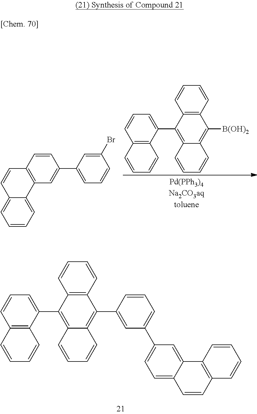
C12=C(C=CC=C1)C(C1=CC(C3=CC=C4C(=C3)C3=C(C=C4)C=CC=C3)=CC=C1)=C1C(=C2C2=CC=CC3=C2C=CC=C3)C=CC=C1.C12=C(C=CC(C3=CC=CC(Br)=C3)=C1)C=CC1=CC=CC=C21.C12=C(C=CC=C1)C([B(OH)2])=C1C(=C2C2=CC=CC3=C2C=CC=C3)C=CC=C1.[Pd(PPh3)4Na2CO3aqtoluene]
